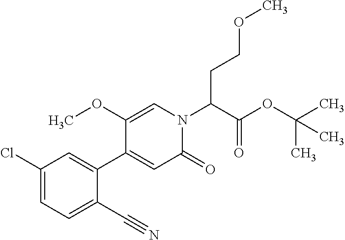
C(C(N1C=C(OC)C(C2=CC(Cl)=CC=C2C#N)=CC1=O)C(OC(C)(C)C)=O)COC
